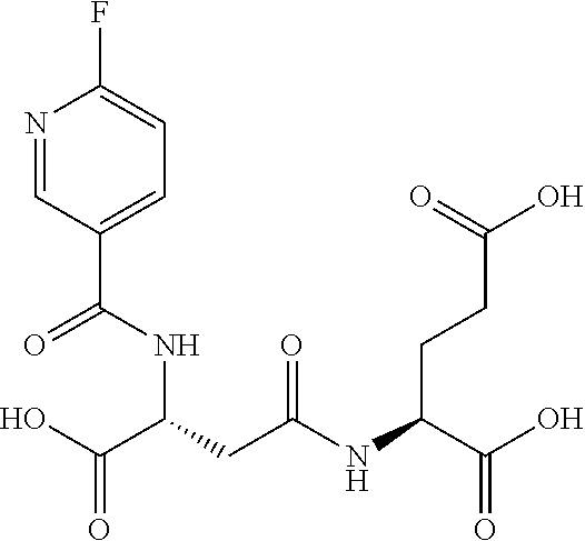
C(CC(NC(C(O)=O)CCC(=O)O)=O)(C(O)=O)NC(C1=CC=C(F)N=C1)=O
